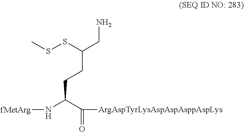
[fMetArg]NC(C([ArgAspTyrLysAspAspAsppAspLys])=O)CCC(CN)SSC
